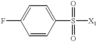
C1(S([X1])(=O)=O)=CC=C(F)C=C1
